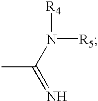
CC(N([R4])[R5])=N
